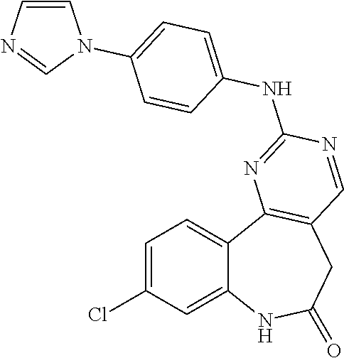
C12=CC(Cl)=CC=C1C1=C(CC(=O)N2)C=NC(NC2=CC=C(N3C=CN=C3)C=C2)=N1
